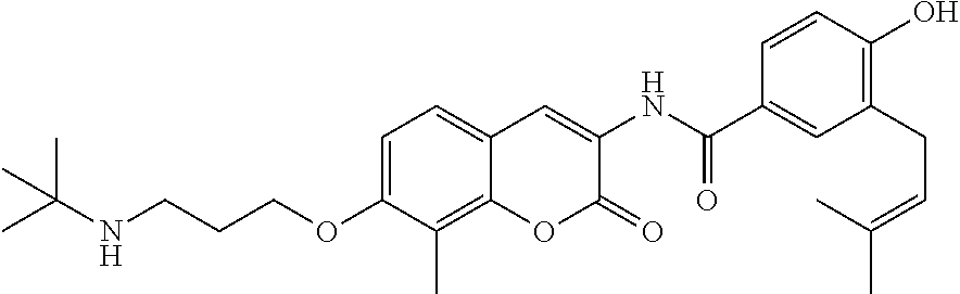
C1=C(OCCCNC(C)(C)C)C(C)=C2C(=C1)C=C(NC(=O)C1=CC(CC=C(C)C)=C(O)C=C1)C(=O)O2
